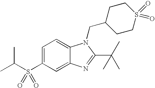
C12=CC(S(=O)(=O)C(C)C)=CC=C1N(CC1CCS(=O)(=O)CC1)C(C(C)(C)C)=N2
